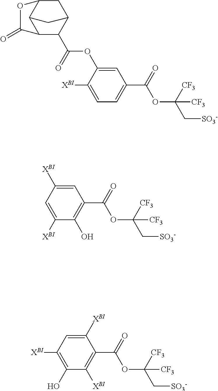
C1=C(OC(=O)C2C3CC4C(C2C(=O)O4)C3)C([XBI])=CC=C1C(=O)OC(C[SO3-])([CF3])[CF3].C1=C([XBI])C=C([XBI])C(O)=C1C(=O)OC(C[SO3-])([CF3])[CF3].C1([XBI])=CC([XBI])=C(O)C([XBI])=C1C(=O)OC(C[SO3-])([CF3])[CF3]
